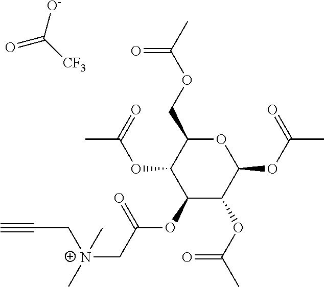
O1C(COC(C)=O)C(OC(C)=O)C(OC(C[N+](C)(CC#C)C)=O)C(OC(C)=O)C1OC(C)=O.[O-]C([CF3])=O
